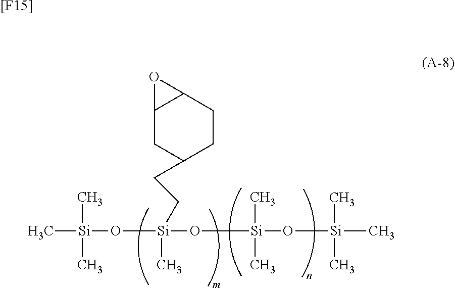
C[Si](C)(C)O[Si](O[Si](C)(C)O[Si](C)(C)C)(CCC1CCC2C(C1)O2)C.[[F15]]
